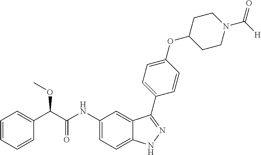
C1=CC=CC(C(C(NC2=CC=C3C(=C2)C(C2=CC=C(OC4CCN(C([H])=O)CC4)C=C2)=NN3)=O)OC)=C1
